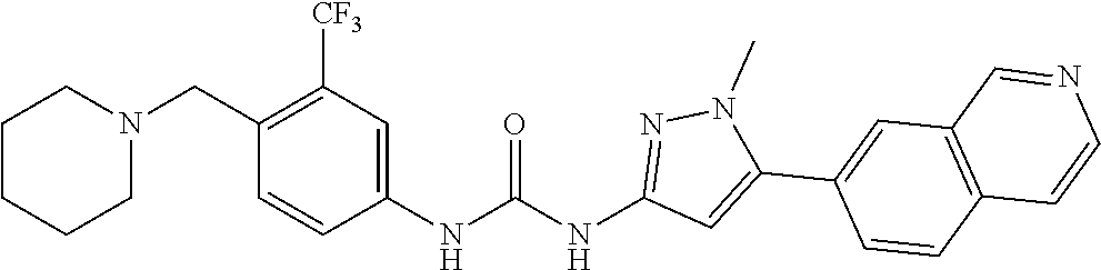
C1(CN2CCCCC2)=C([CF3])C=C(NC(NC2=NN(C)C(C3=CC4=C(C=C3)C=CN=C4)=C2)=O)C=C1
